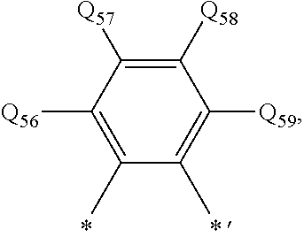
C1([Q58])=C([Q57])C([Q56])=C(C)C(C)=C1[Q59]
